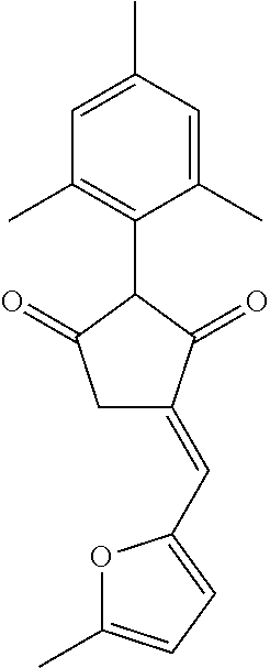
C1=C(C)C=C(C)C(C2C(=O)CC(=CC3=CC=C(C)O3)C2=O)=C1C
